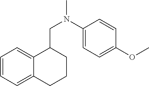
C1=CC=C2C(=C1)C(CN(C1=CC=C(OC)C=C1)C)CCC2
